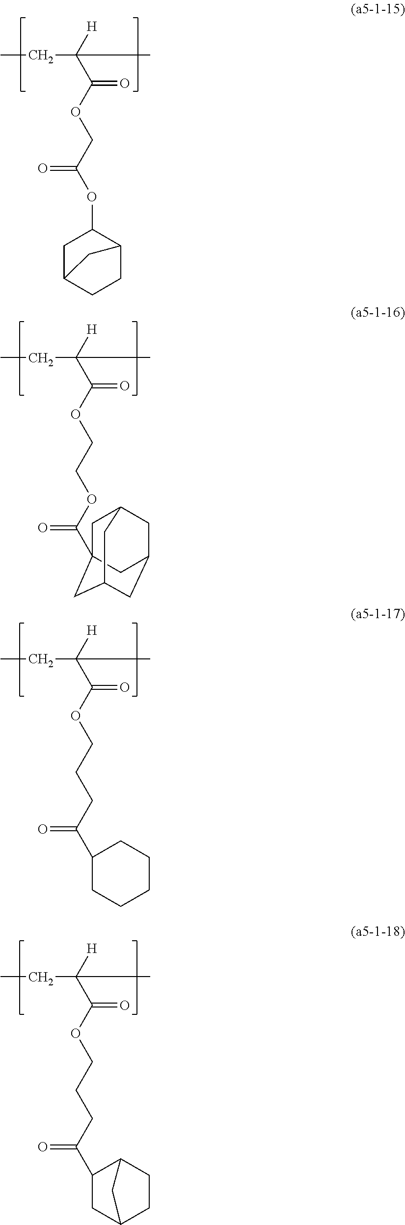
CCC([H])(C(OCC(OC1CC2CCC1C2)=O)=O)C.CCC([H])(C(OCCOC(=O)C12CC3CC(CC(C1)C3)C2)=O)C.CCC([H])(C(OCCCC(=O)C1CCCCC1)=O)C.CCC([H])(C(OCCCC(=O)C1CC2CCC1C2)=O)C
